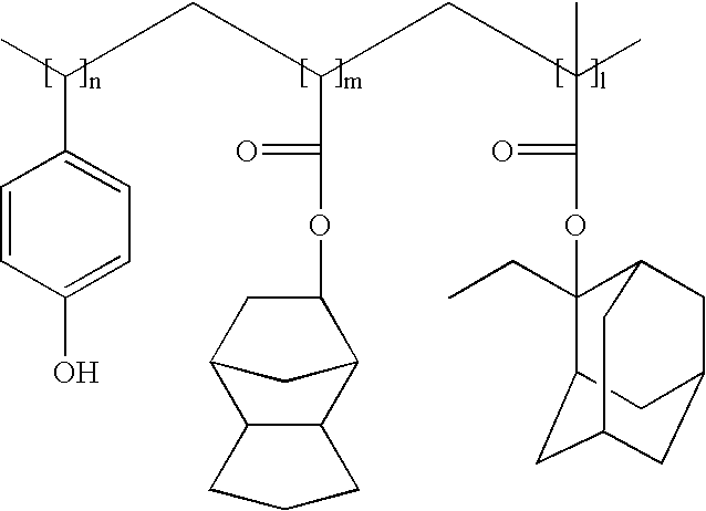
C1=CC(O)=CC=C1C(C)CC(C(=O)OC1CC2CC1C1C2CCC1)CC(C)(C(=O)OC1(CC)C2CC3CC(CC1C3)C2)C
